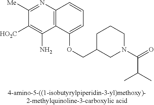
C1([Me])=NC2=C(C(N)=C1[HO2C])C(OCC1CN(C(=O)C(C)C)CCC1)=CC=C2
